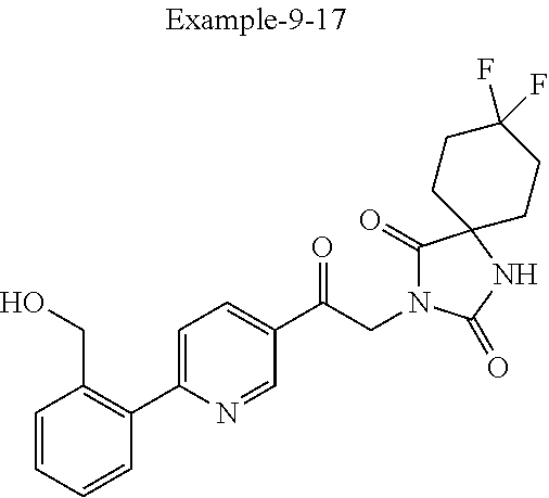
C1=CC=CC(C2=CC=C(C(CN3C(=O)C4(NC3=O)CCC(F)(F)CC4)=O)C=N2)=C1CO
